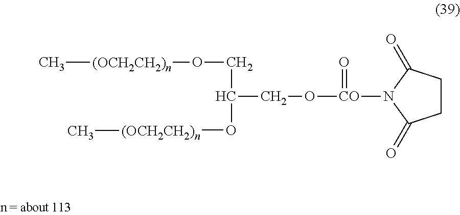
C[(OCH2CH2)n]OCC(O[(OCH2CH2)n]C)CO[CO](N1C(=O)CCC1=O)=O
